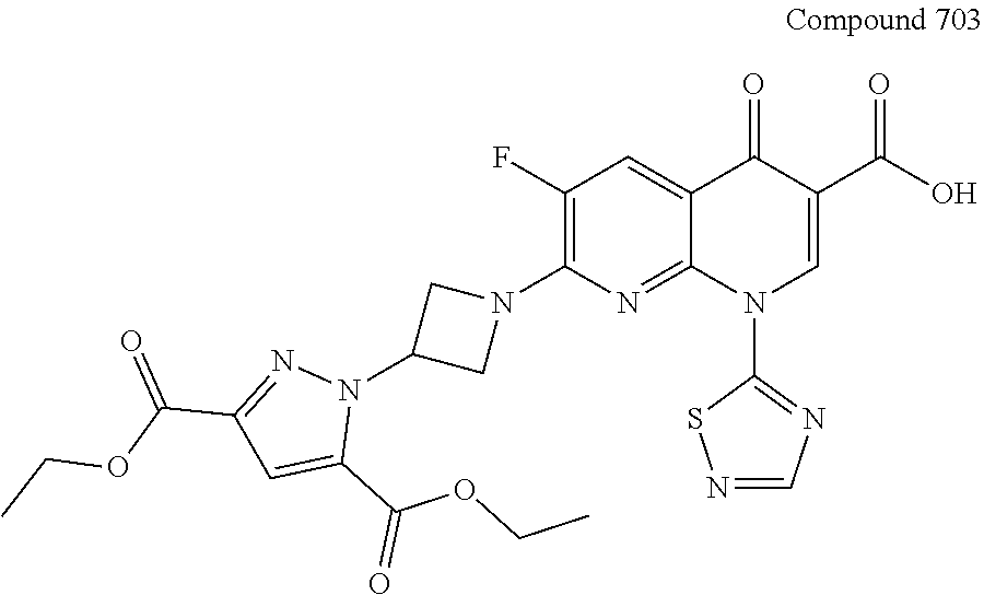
C1(F)=C(N2CC(N3N=C(C(OCC)=O)C=C3C(OCC)=O)C2)N=C2C(=C1)C(=O)C(C(O)=O)=CN2C1=NC=NS1
